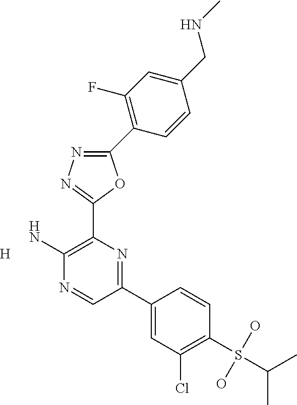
NC1=C(C2=NN=C(C3=C(F)C=C(CNC)C=C3)O2)N=C(C2=CC(Cl)=C(S(O)(O)C(C)C)C=C2)C=N1.[H]
